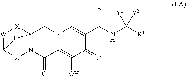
N12C3(CN4C(=C(O)C(=O)C(C(NC([R1])([Y1])[Y2])=O)=C4)C1=O)[X][W]C([Z]2)[L]3
